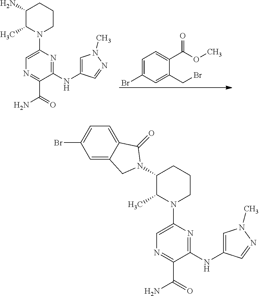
C1(N)C(C)N(C2=CN=C(C(=O)N)C(NC3=CN(C)N=C3)=N2)CCC1.C1=C(Br)C=C(CBr)C(C(OC)=O)=C1.C1(N2CC3=CC(Br)=CC=C3C2=O)C(C)N(C2=CN=C(C(=O)N)C(NC3=CN(C)N=C3)=N2)CCC1
